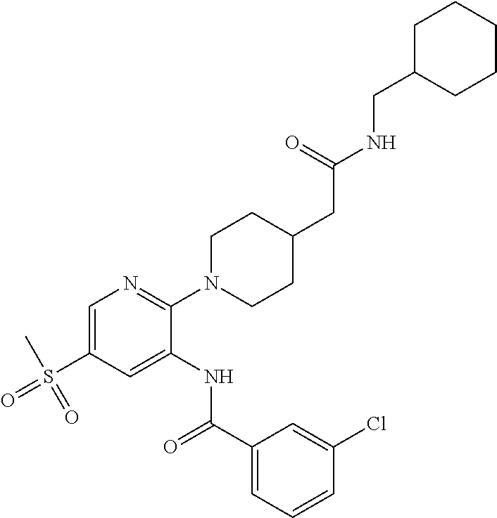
C1=C(S(C)(=O)=O)C=C(NC(C2=CC=CC(Cl)=C2)=O)C(N2CCC(CC(NCC3CCCCC3)=O)CC2)=N1
